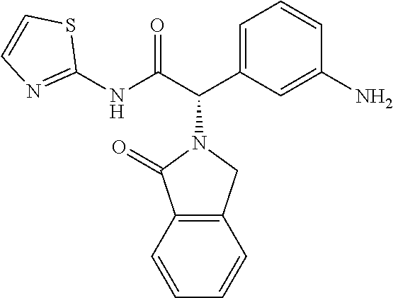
C1(NC(C(C2=CC=CC(N)=C2)N2C(=O)C3=C(C2)C=CC=C3)=O)=NC=CS1
